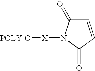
[X]([POLY-O])N1C(=O)C=CC1=O
